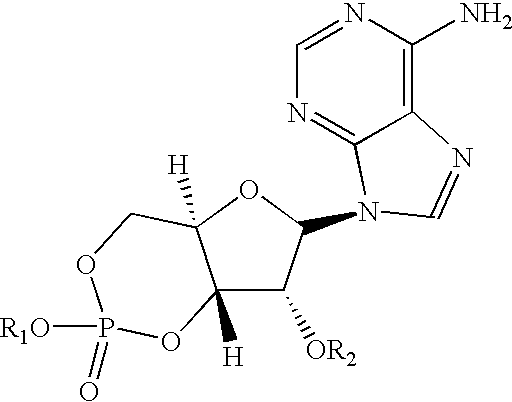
N1=CN=C2C(=C1N)N=CN2C1C([OR2])C2([H])C([H])(O1)COP([R1O])(=O)O2
